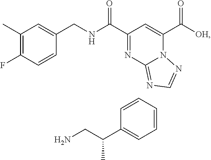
C1(C)=C(F)C=CC(CNC(C2=NC3=NC=NN3C(C([OH])=O)=C2)=O)=C1.C1=CC=CC=C1C(CN)C
